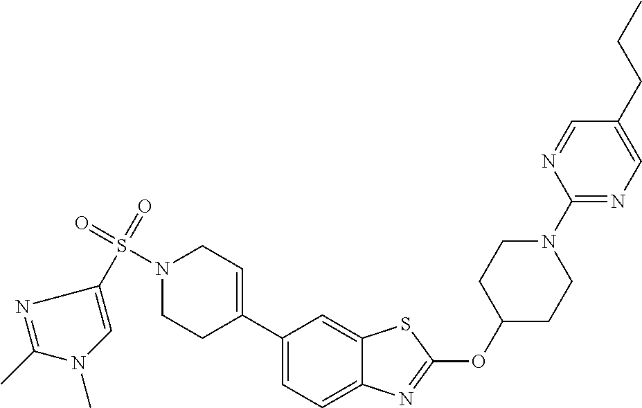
C1C(OC2=NC3=CC=C(C4=CCN(S(=O)(=O)C5=CN(C)C(C)=N5)CC4)C=C3S2)CCN(C2=NC=C(CCC)C=N2)C1
